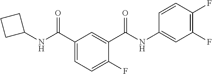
C1(NC(C2=CC=C(F)C(C(NC3=CC(F)=C(F)C=C3)=O)=C2)=O)CCC1
